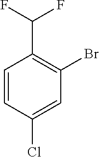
C1=CC(Cl)=CC(Br)=C1C(F)F
